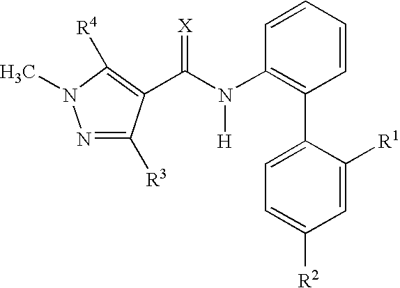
N1=C([R3])C(C(N(C2=C(C3=CC=C([R2])C=C3[R1])C=CC=C2)[H])=[X])=C([R4])N1C
